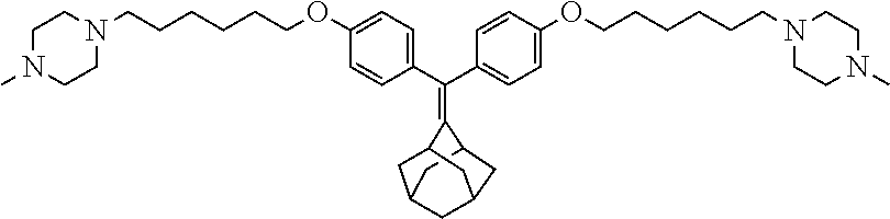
C(C1=CC=C(OCCCCCCN2CCN(C)CC2)C=C1)(C1=CC=C(OCCCCCCN2CCN(C)CC2)C=C1)=C1C2CC3CC(C2)CC1C3
